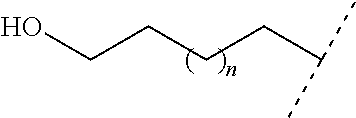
C(CCCC(C)C)O
